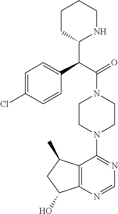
C12=C(N=CN=C1N1CCN(C(=O)C(C3NCCCC3)C3=CC=C(Cl)C=C3)CC1)C(O)CC2C
